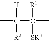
CC(C(C)([R1])[SR3])([H])[R2]
